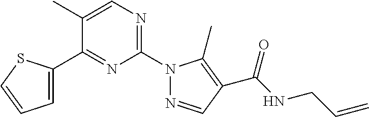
C1=C(C)C(C2=CC=CS2)=NC(N2N=CC(C(NCC=C)=O)=C2C)=N1
